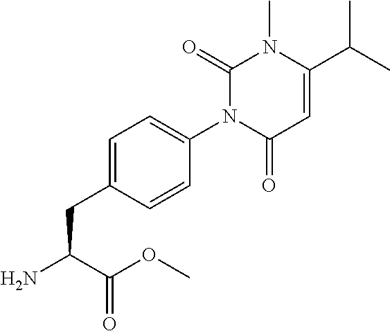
C1(C(C)C)=CC(=O)N(C2=CC=C(CC(C(=O)OC)N)C=C2)C(=O)N1C
